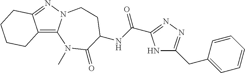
C12=C3N(N=C1CCCC2)CCC(NC(=O)C1=NN=C(CC2=CC=CC=C2)N1)C(=O)N3C
